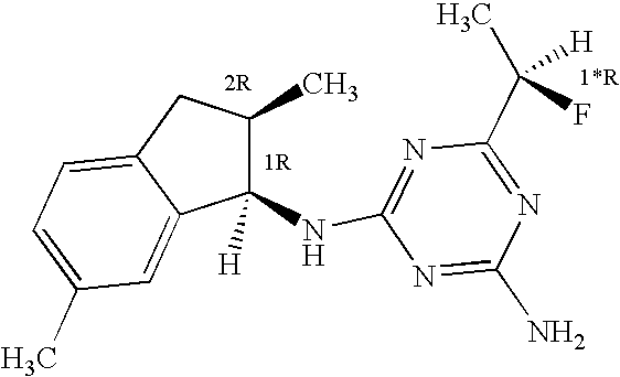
C1(NC2=NC(C(C)([H])F)=NC(N)=N2)([H])C(C)CC2=CC=C(C)C=C12
